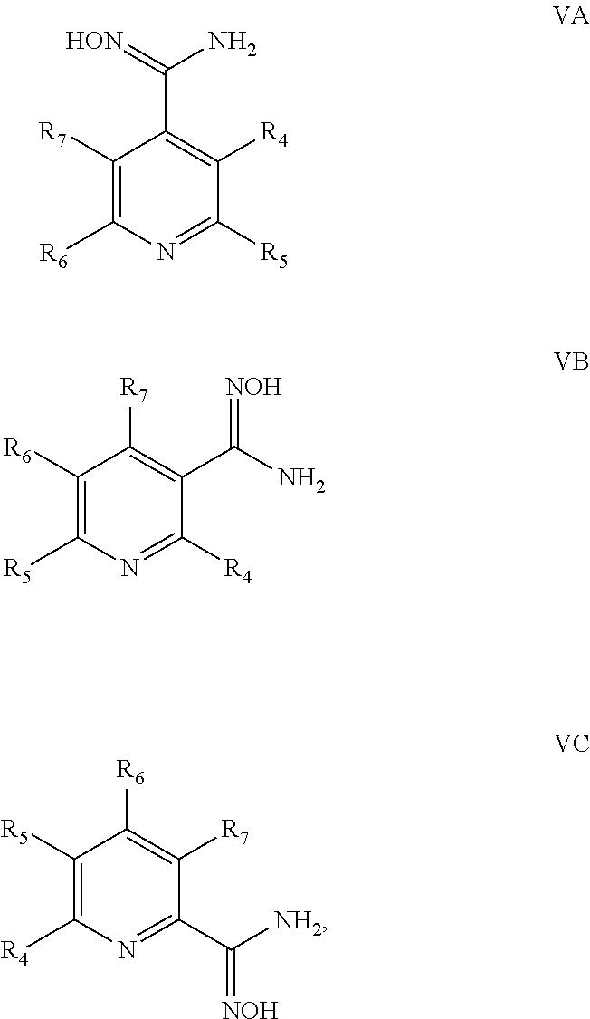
C1([R7])=C([R6])N=C([R5])C([R4])=C1C(=[HON])N.C1([R6])=C([R5])N=C([R4])C(C(=[NOH])N)=C1[R7].C1([R5])=C([R4])N=C(C([NH2])=[NOH])C([R7])=C1[R6]
